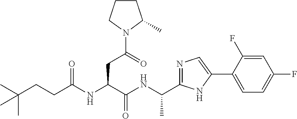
C(NC(C(NC(CCC(C)(C)C)=O)CC(N1C(C)CCC1)=O)=O)(C)C1=NC=C(C2=CC=C(F)C=C2F)N1
